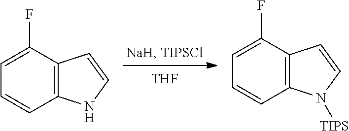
C12=C(C(F)=CC=C1)C=CN2[TIPS].[THF].C12=C(C(F)=CC=C1)C=CN2
